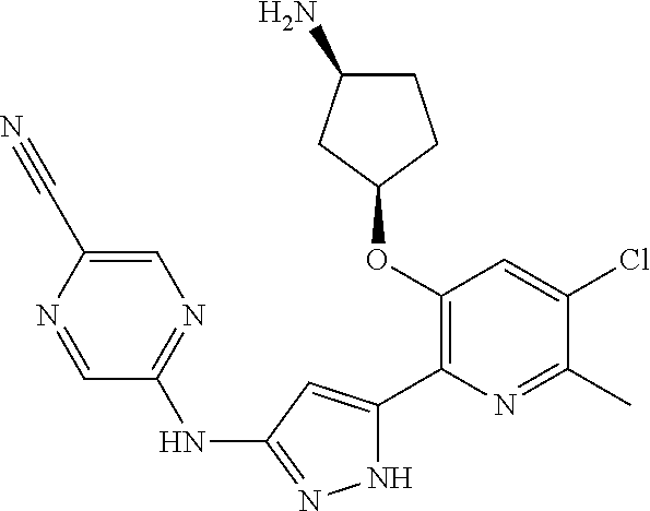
C1(OC2=C(C3=CC(NC4=NC=C(C#N)N=C4)=NN3)N=C(C)C(Cl)=C2)CCC(N)C1
